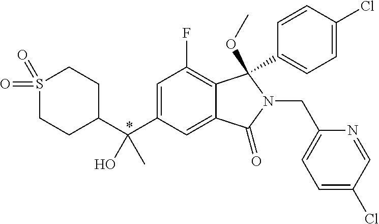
C1=C(C(C2CCS(=O)(=O)CC2)(O)C)C=C2C(=C1F)C(OC)(C1=CC=C(Cl)C=C1)N(CC1=CC=C(Cl)C=N1)C2=O
